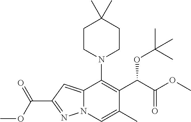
C12=CC(C(OC)=O)=NN1C=C(C)C(C(C(OC)=O)OC(C)(C)C)=C2N1CCC(C)(C)CC1
